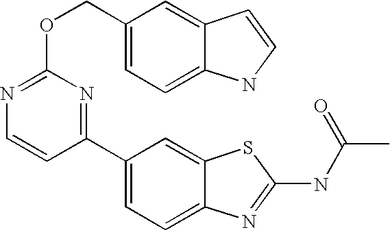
C1(C2=CC=C3C(=C2)SC(NC(C)=O)=N3)=NC(OCC2=CC=C3C(=C2)C=CN3)=NC=C1
